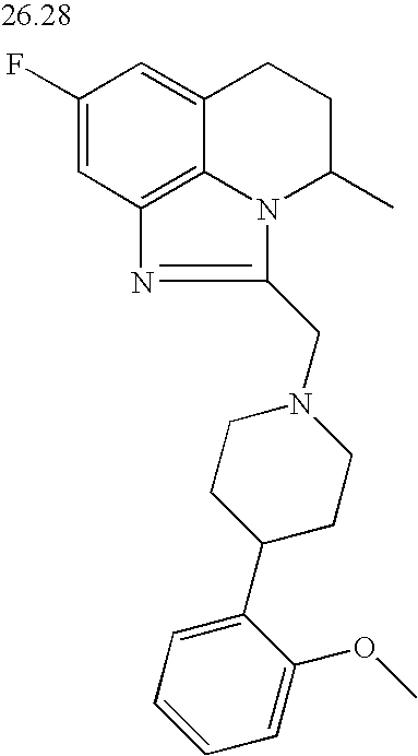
C1(F)=CC2=C3C(=C1)CCC(C)N3C(CN1CCC(C3=CC=CC=C3OC)CC1)=N2
